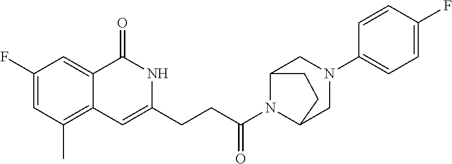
C1(F)=CC(C)=C2C(=C1)C(=O)NC(CCC(N1C3CN(C4=CC=C(F)C=C4)CC1CC3)=O)=C2
